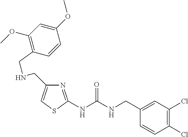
N1=C(NC(NCC2=CC(Cl)=C(Cl)C=C2)=O)SC=C1CNCC1=C(OC)C=C(OC)C=C1
